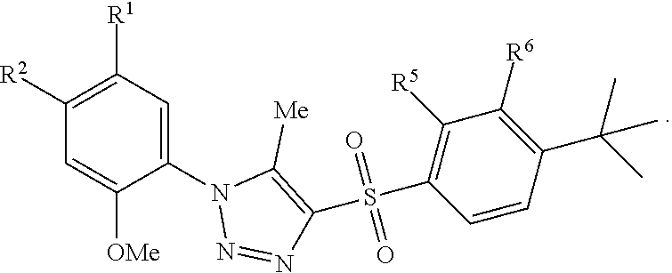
C1([R1])=C([R2])C=C([OMe])C(N2N=NC(S(C3=C([R5])C([R6])=C(C(C)(C)C)C=C3)(=O)=O)=C2[Me])=C1
